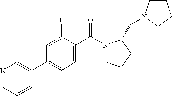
N1=CC=CC(C2=CC=C(C(N3CCCC3CN3CCCC3)=O)C(F)=C2)=C1
